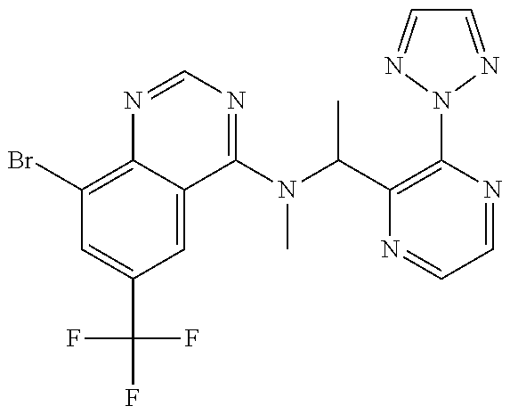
C1(Br)=C2C(=CC(C(F)(F)F)=C1)C(N(C(C1=C(N3N=CC=N3)N=CC=N1)C)C)=NC=N2
